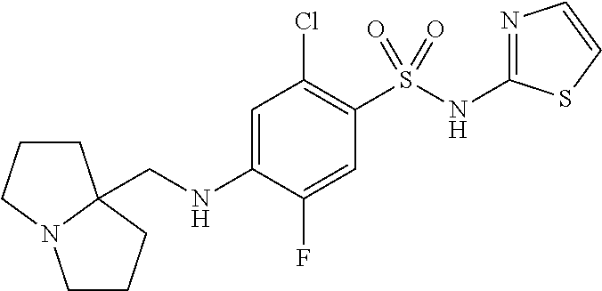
N1=C(NS(C2=C(Cl)C=C(NCC34CCCN3CCC4)C(F)=C2)(=O)=O)SC=C1
